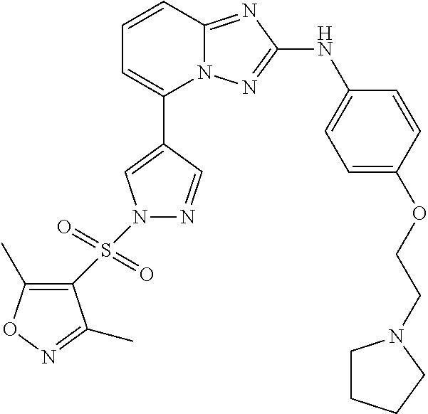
C1=CC2=NC(NC3=CC=C(OCCN4CCCC4)C=C3)=NN2C(C2=CN(S(C3=C(C)ON=C3C)(=O)=O)N=C2)=C1
